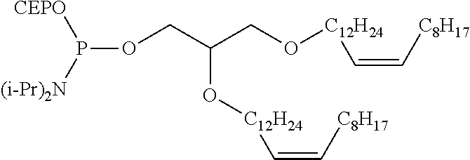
O(CC(CO[C12H24]C=C[C8H17])O[C12H24]C=C[C8H17])P([N(Pr-i)2])[CEPO]
